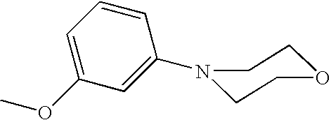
COC1=CC=CC(N2CCOCC2)=C1
